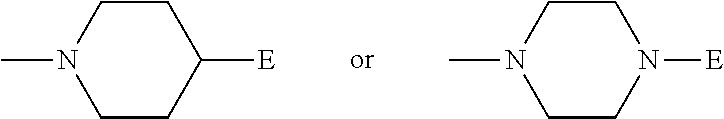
C1CC([E])CCN1C.C1CN([E])CCN1C
